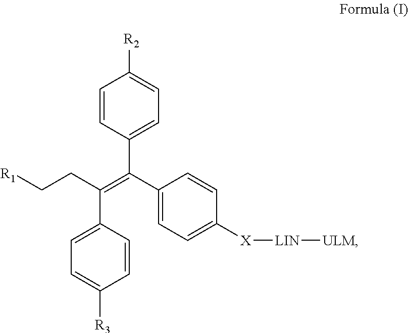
C1(C(C2=CC=C([X][LIN][ULM])C=C2)=C(CC[R1])C2=CC=C([R3])C=C2)=CC=C([R2])C=C1
